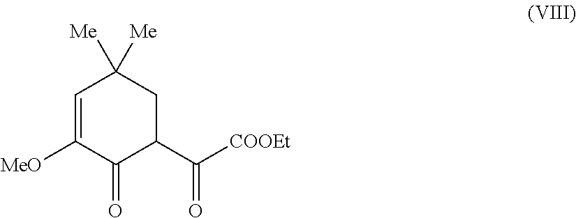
C1=C([MeO])C(=O)C(C([COOEt])=O)CC1([Me])[Me]
